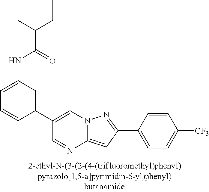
C1(C2=CN3C(=CC(C4=CC=C([CF3])C=C4)=N3)N=C2)=CC(NC(C(CC)CC)=O)=CC=C1
